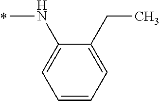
N(C)C1=CC=CC=C1CC
